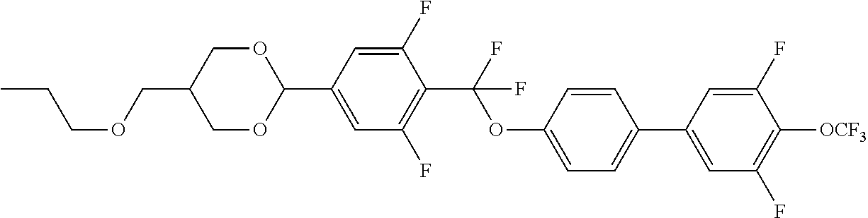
C(COCC1COC(C2=CC(F)=C(C(F)(OC3=CC=C(C4=CC(F)=C([OCF3])C(F)=C4)C=C3)F)C(F)=C2)OC1)C
